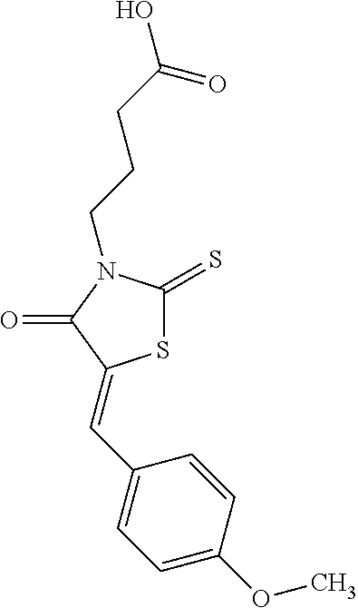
S1C(=S)N(CCCC(O)=O)C(=O)C1=CC1=CC=C(OC)C=C1
